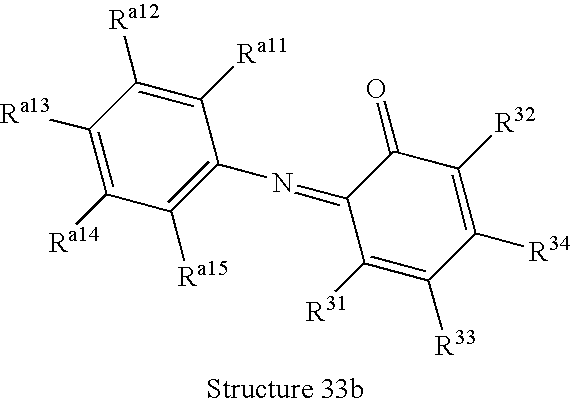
C1([R34])=C([R32])C(=O)C(=NC2=C([Ra15])C([Ra14])=C([Ra13])C([Ra12])=C2[Ra11])C([R31])=C1[R33]
